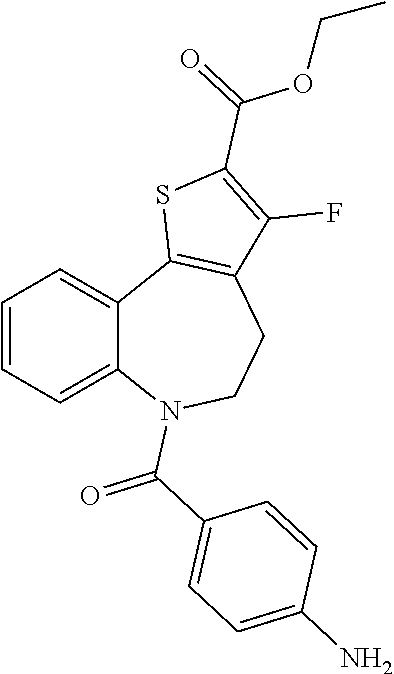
C1=CC=C2C(=C1)C1=C(CCN2C(C2=CC=C(N)C=C2)=O)C(F)=C(C(=O)OCC)S1
